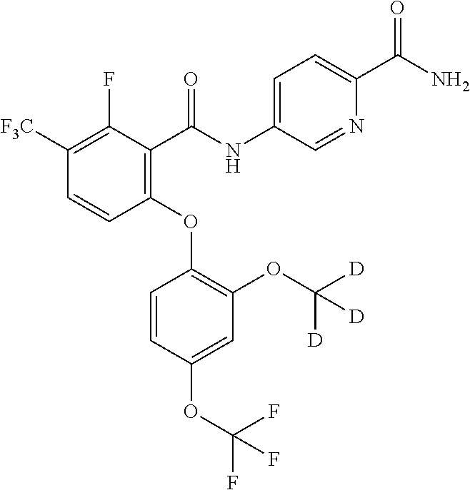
C1([F3C])=C(F)C(C(NC2=CC=C(C(N)=O)N=C2)=O)=C(OC2=C(OC([D])([D])[D])C=C(OC(F)(F)F)C=C2)C=C1
